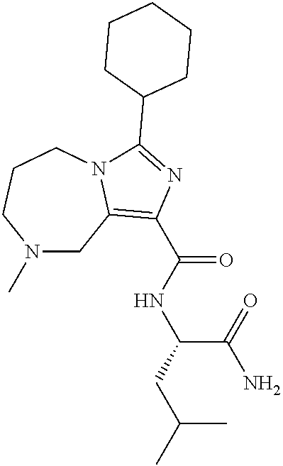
N1(C)CC2=C(C(NC(C(N)=O)CC(C)C)=O)N=C(C3CCCCC3)N2CCC1
